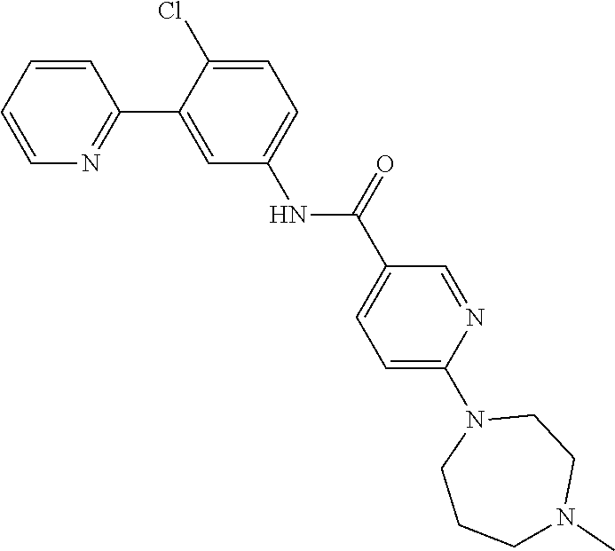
C1=CC=CN=C1C1=CC(NC(C2=CC=C(N3CCCN(C)CC3)N=C2)=O)=CC=C1Cl
